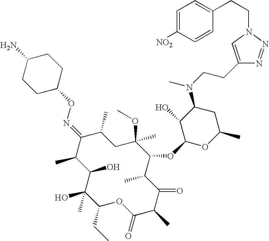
C1(O)C(C)C(=NOC2CCC(N)CC2)C(C)CC(C)(OC)C(OC2OC(C)CC(N(CCC3=CN(CCC4=CC=C([NO2])C=C4)N=N3)C)C2O)C(C)C(=O)C(C)C(=O)OC(CC)C1(O)C
